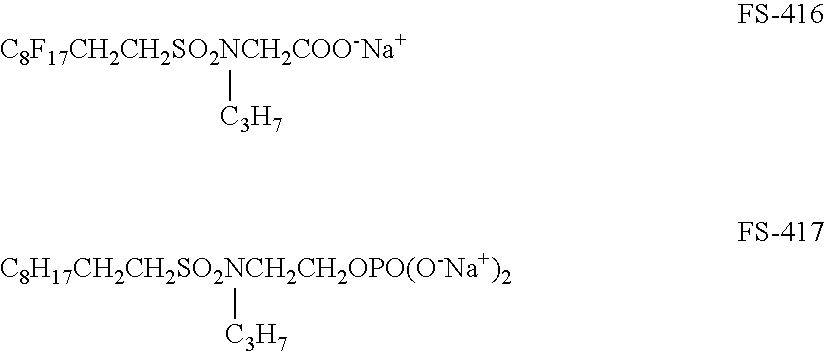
[C8F17CH2CH2SO2NCH2COO-Na+][C3H7].[C8H17CH2CH2SO2NCH2CH2OPO(O-Na+)2][C3H7]
